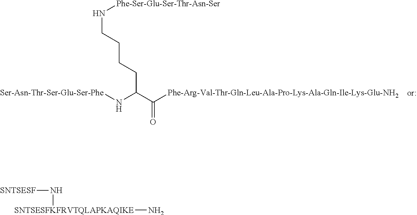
C(C(C([Phe-Arg-Val-Thr-Gln-Leu-Ala-Pro-Lys-Ala-Gln-Ile-Lys-Glu-NH2])=O)N[Ser-Asn-Thr-Ser-Glu-Ser-Phe])CCCN[Phe-Ser-Glu-Ser-Thr-Asn-Ser].[SNTSESF]N[SNTSESFKFRVTQLAPKAQIKE]N
